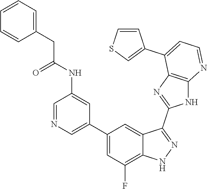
C1=NC=C(C2=CC(F)=C3C(=C2)C(C2=NC4=C(N2)N=CC=C4C2=CSC=C2)=NN3)C=C1NC(CC1=CC=CC=C1)=O
